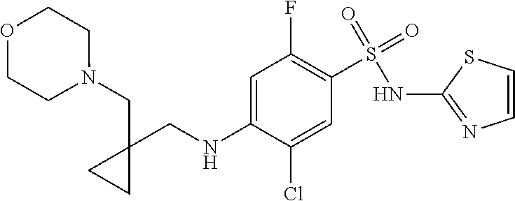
C1=C(NCC2(CN3CCOCC3)CC2)C(Cl)=CC(S(=O)(NC2=NC=CS2)=O)=C1F
